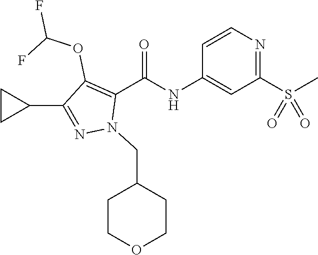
O=C(NC1=CC(S(C)(=O)=O)=NC=C1)C1=C(OC(F)F)C(C2CC2)=NN1CC1CCOCC1
